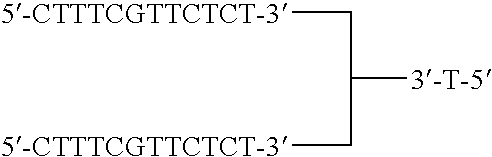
[5-CTTTCGTTCTCT-3]CC([3-T-5])C[5-CTTTCGTTCTCT-3]
